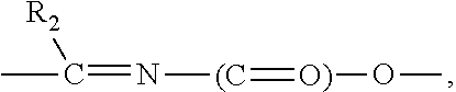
CC(=N[(C]=[O)]OC)[R2]
